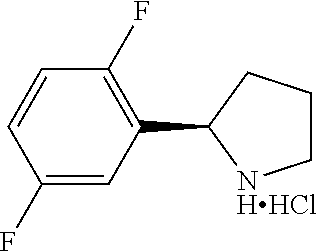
C1(F)=CC(C2[NHHCl]CCC2)=C(F)C=C1
